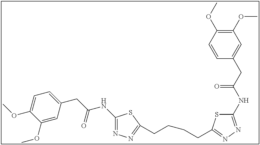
C1(NC(CC2=CC=C(OC)C(OC)=C2)=O)=NN=C(CCCCC2=NN=C(NC(CC3=CC(OC)=C(OC)C=C3)=O)S2)S1
